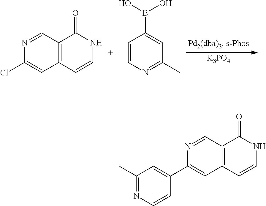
C12=C(C=CNC1=O)C=C(Cl)N=C2.C1=C(B(O)O)C=CN=C1C.[K3PO4].C12=C(C=CNC1=O)C=C(C1=CC(C)=NC=C1)N=C2
